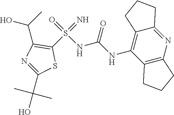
C1(S(=N)(=O)NC(NC2=C3C(=NC4=C2CCC4)CCC3)=O)=C(C(C)O)N=C(C(O)(C)C)S1
